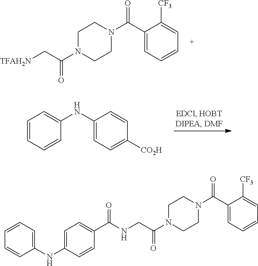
C1(C(N2CCN(C(C[TFAH2N])=O)CC2)=O)=CC=CC=C1[CF3].C1=CC=CC(NC2=CC=C([CO2H])C=C2)=C1.C1(C(N2CCN(C(CNC(C3=CC=C(NC4=CC=CC=C4)C=C3)=O)=O)CC2)=O)=CC=CC=C1[CF3]
